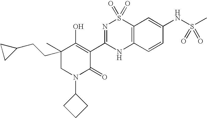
C12=C(C=CC(NS(C)(=O)=O)=C1)NC(C1=C(O)C(C)(CCC3CC3)CN(C3CCC3)C1=O)=NS2(=O)=O
